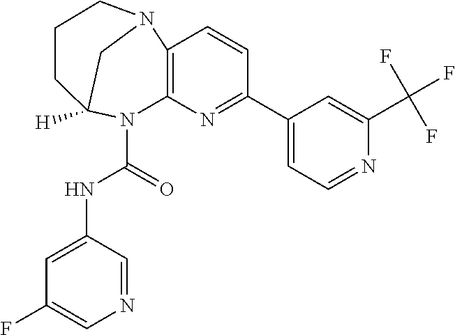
N1(C(NC2=CC(F)=CN=C2)=O)C2=C(C=CC(C3=CC=NC(C(F)(F)F)=C3)=N2)N2CCCC1([H])C2
